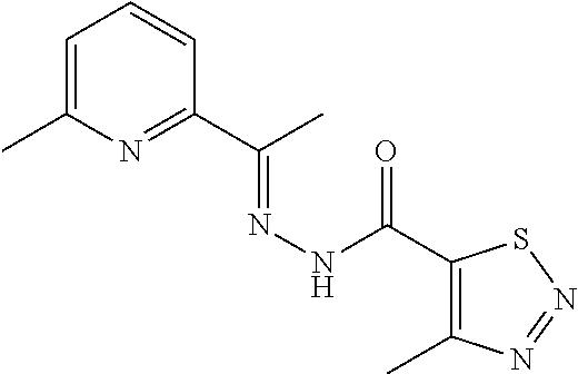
C1=C(C)N=C(C(C)=NNC(=O)C2=C(C)N=NS2)C=C1
